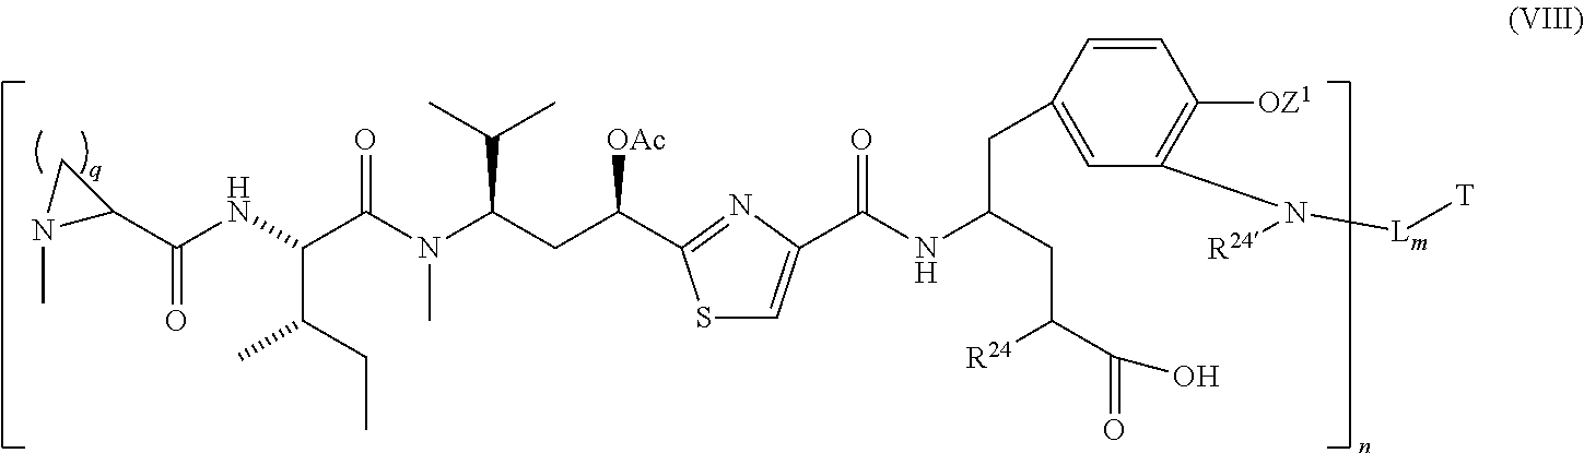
N1(C)C(C(=O)NC(C(C)CC)C(=O)N(C)C(C(C)C)CC([OAc])C2=NC(C(NC(CC3=CC(N([R24])[Lm][T])=C([OZ1])C=C3)CC([R24])C(=O)O)=O)=CS2)C1
